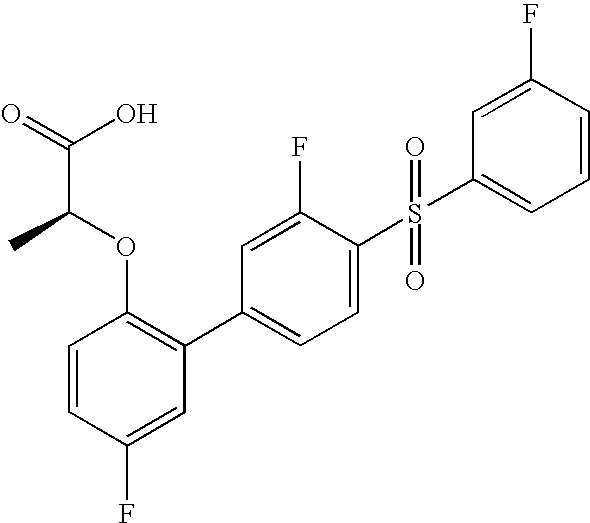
C1=CC(F)=CC(C2=CC=C(S(=O)(=O)C3=CC=CC(F)=C3)C(F)=C2)=C1OC(C(=O)O)C
